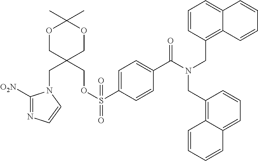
C1([O2N])=NC=CN1CC1(COS(=O)(C2=CC=C(C(N(CC3=C4C(=CC=C3)C=CC=C4)CC3=C4C(=CC=C3)C=CC=C4)=O)C=C2)=O)COC(C)(C)OC1
